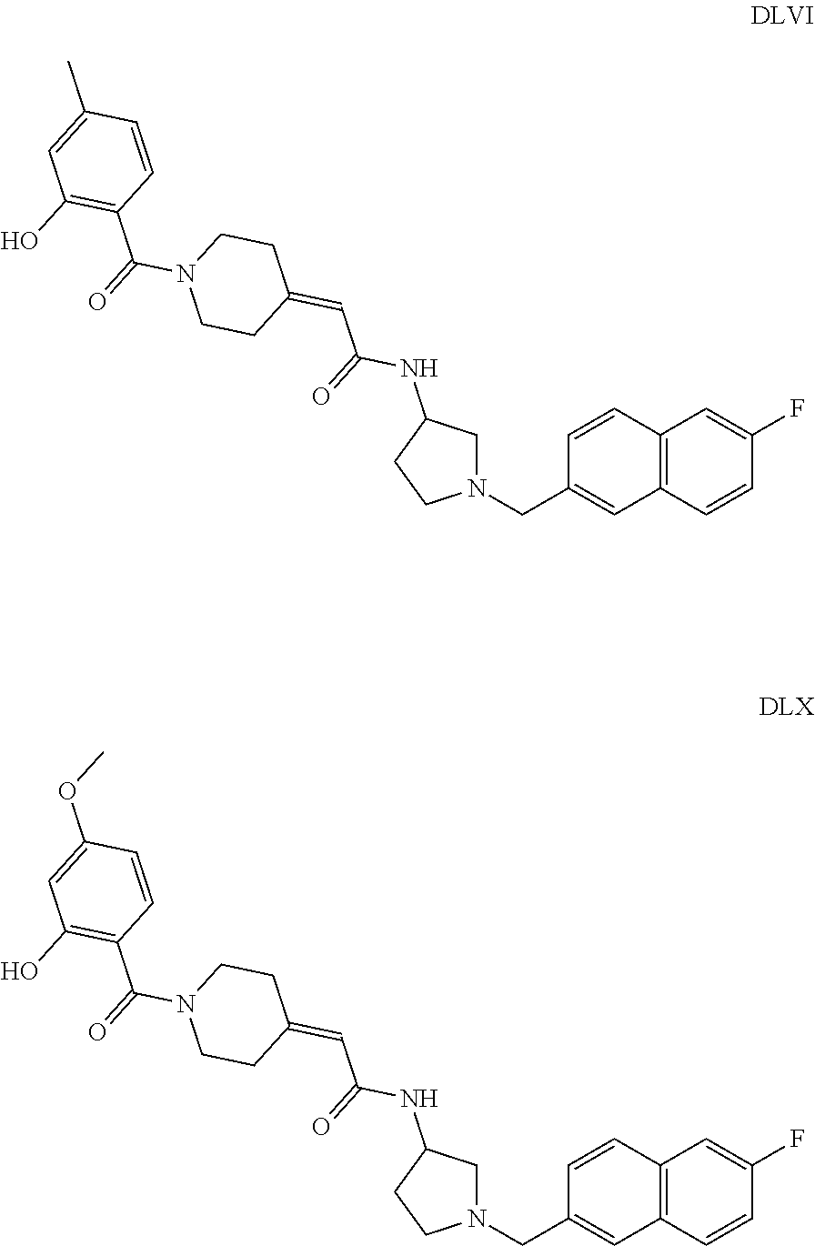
C12=C(C=CC(F)=C1)C=C(CN1CC(NC(=O)C=C3CCN(C(C4=C(O)C=C(OC)C=C4)=O)CC3)CC1)C=C2.C12=C(C=CC(F)=C1)C=C(CN1CC(NC(=O)C=C3CCN(C(C4=C(O)C=C(C)C=C4)=O)CC3)CC1)C=C2
